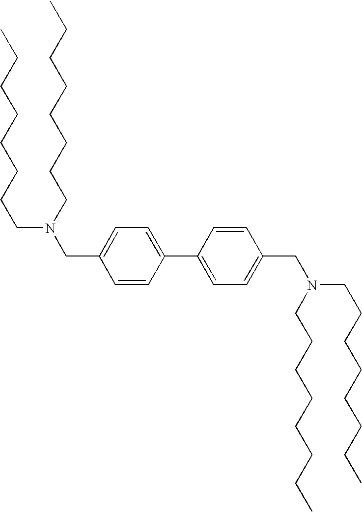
C1=CC(C2=CC=C(CN(CCCCCCCC)CCCCCCCC)C=C2)=CC=C1CN(CCCCCCCC)CCCCCCCC
